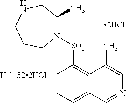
C1=CC=C2C(=C1[SO2]N1C(C)CNCCC1)C(C)=CN=C2
